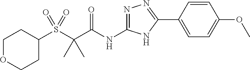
S(C(C(NC1=NN=C(C2=CC=C(OC)C=C2)N1)=O)(C)C)(=O)(=O)C1CCOCC1
